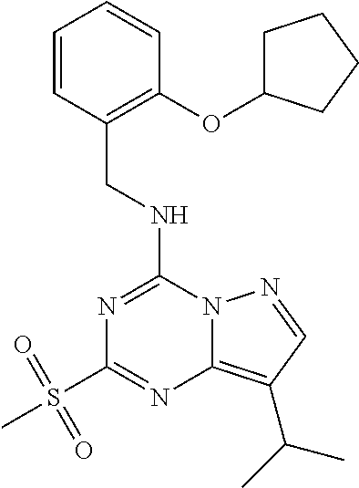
C1=CC(CNC2=NC(S(C)(=O)=O)=NC3=C(C(C)C)C=NN23)=C(OC2CCCC2)C=C1
